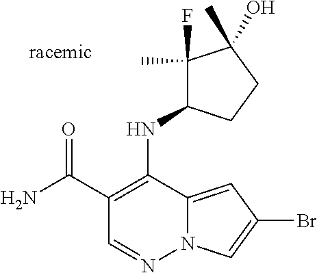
N12C(=CC(Br)=C1)C(NC1C(F)(C)C(O)(C)CC1)=C(C(N)=O)C=N2
